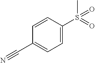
CS(=O)(=O)C1=CC=C(C#N)C=C1
